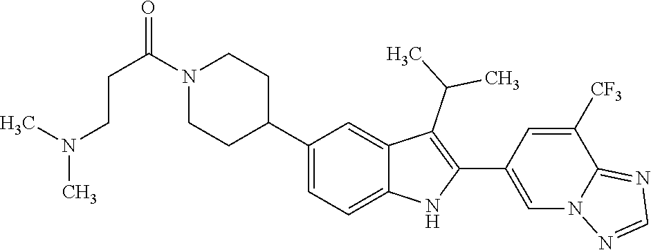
N1(C(CCN(C)C)=O)CCC(C2=CC=C3C(=C2)C(C(C)C)=C(C2=CN4C(=NC=N4)C([CF3])=C2)N3)CC1
